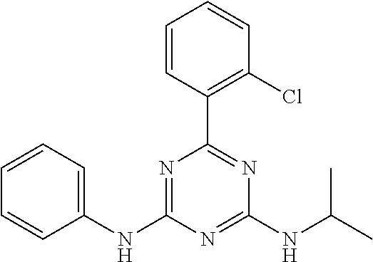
C1(NC2=NC(C3=C(Cl)C=CC=C3)=NC(NC(C)C)=N2)=CC=CC=C1
